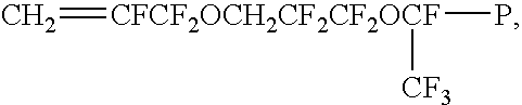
C=[CFCF2OCH2CF2CF2OCF](P)[CF3]
